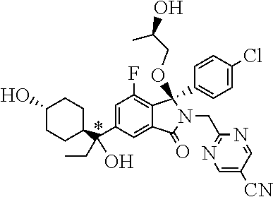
C1(O)CCC(C(C2=CC(F)=C3C(=C2)C(=O)N(CC2=NC=C([CN])C=N2)C3(C2=CC=C(Cl)C=C2)OCC(O)C)(CC)O)CC1
